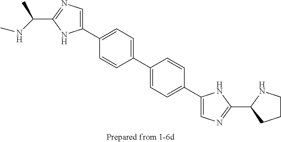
C1(C2=CC=C(C3=CC=C(C4=CN=C(C5CCCN5)N4)C=C3)C=C2)=CN=C(C(NC)C)N1
